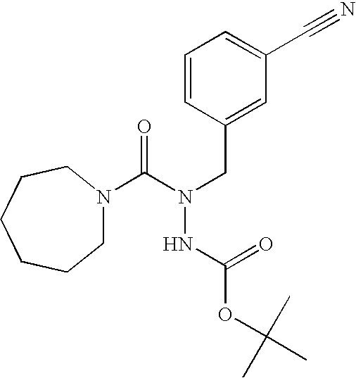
C1=CC(CN(NC(OC(C)(C)C)=O)C(=O)N2CCCCCC2)=CC(C#N)=C1
